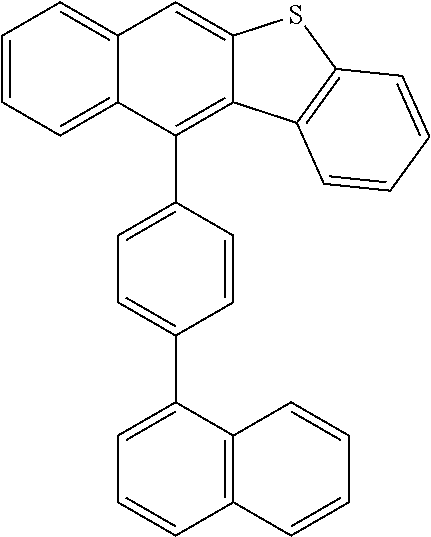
C1=CC=C2C(=C1)C=C1C(=C2C2=CC=C(C3=CC=CC4=C3C=CC=C4)C=C2)C2=C(S1)C=CC=C2
